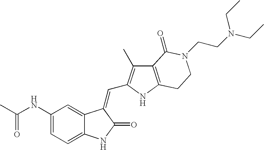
C1=C(NC(C)=O)C=C2C(=C1)NC(=O)C2=CC1=C(C)C2=C(N1)CCN(CCN(CC)CC)C2=O
